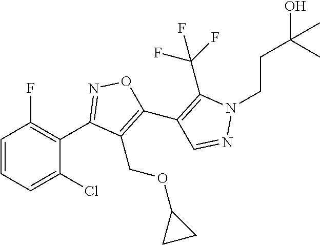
C1(C2=NOC(C3=C(C(F)(F)F)N(CCC(O)(C)C)N=C3)=C2COC2CC2)=C(F)C=CC=C1Cl
